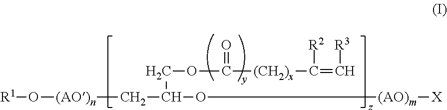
[R1]O[(AO)n]CC(COC(=O)[(CH2)x]C([R2])=C[R3])O[(AO)m][X]
